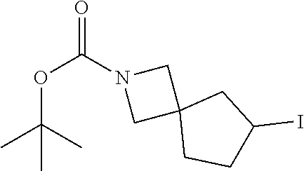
N1(C(OC(C)(C)C)=O)CC2(C1)CCC(I)C2
